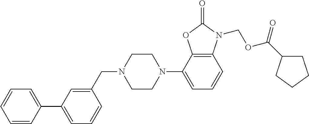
C1=CC=CC(C2=CC=CC(CN3CCN(C4=CC=CC5=C4OC(=O)N5COC(=O)C4CCCC4)CC3)=C2)=C1
